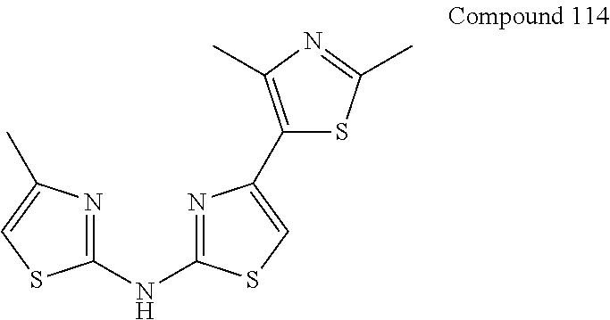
N1=C(NC2=NC(C)=CS2)SC=C1C1=C(C)N=C(C)S1
